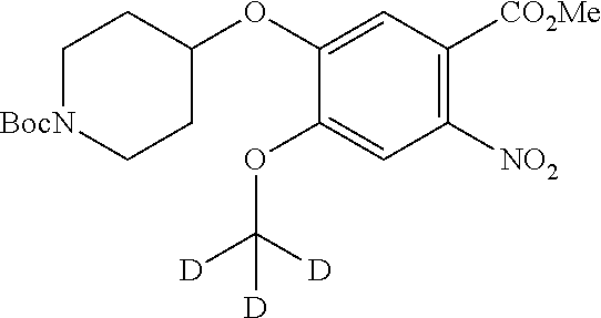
C1(OC([D])([D])[D])=CC([NO2])=C([CO2Me])C=C1OC1CC[BocN]CC1
